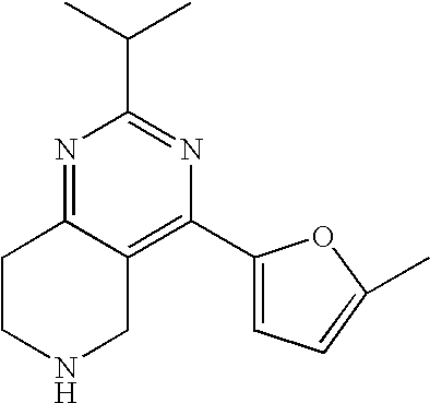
N1=C2C(=C(C3=CC=C(C)O3)N=C1C(C)C)CNCC2
